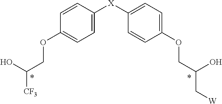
C1=CC([X]C2=CC=C(OCC(O)C[W])C=C2)=CC=C1OCC(O)[CF3]
